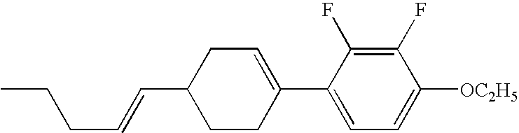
C1(F)=C(F)C(C2=CCC(C=CCCC)CC2)=CC=C1[OC2H5]
